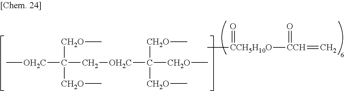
C[CCH5H10O](=O)[CCH](=C)=O.C[OH2C]C(C[OH2C]C([CH2O]C)([CH2O]C)[CH2O]C)([CH2O]C)[CH2O]C
